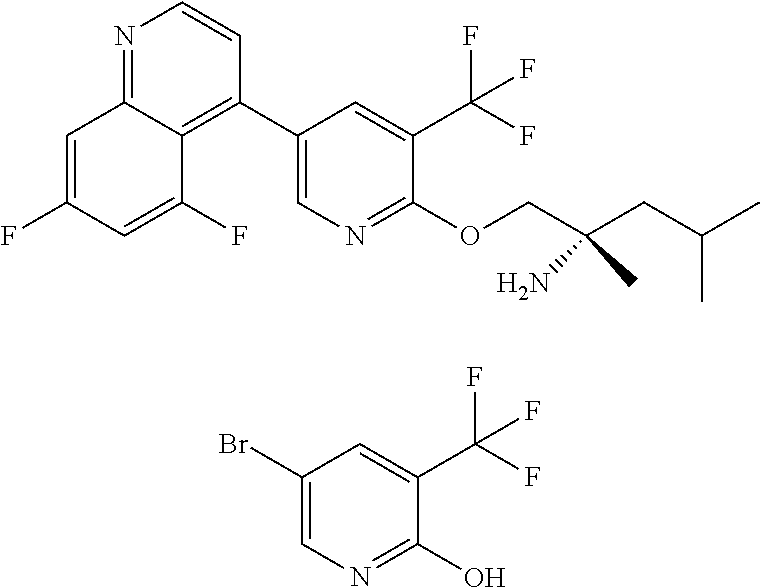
C1=C(F)C=C(F)C2=C(C3=CN=C(OCC(CC(C)C)(C)N)C(C(F)(F)F)=C3)C=CN=C12.C1(Br)=CN=C(O)C(C(F)(F)F)=C1
